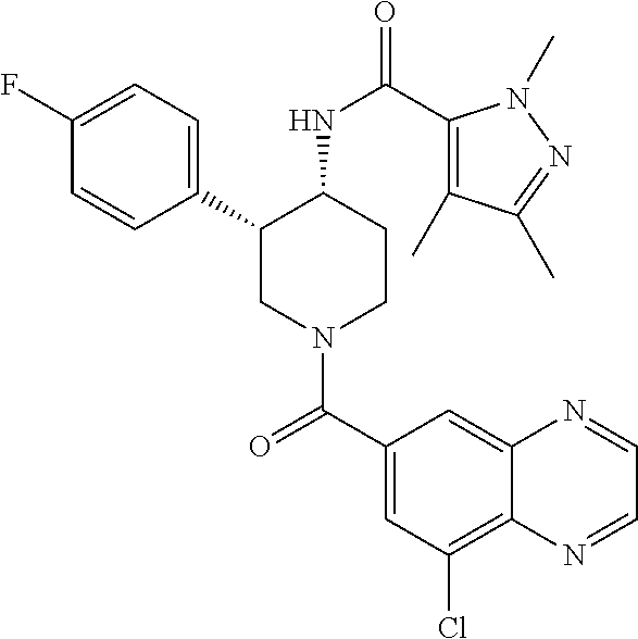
C1(F)=CC=C(C2CN(C(C3=CC(Cl)=C4C(=C3)N=CC=N4)=O)CCC2NC(=O)C2=C(C)C(C)=NN2C)C=C1
